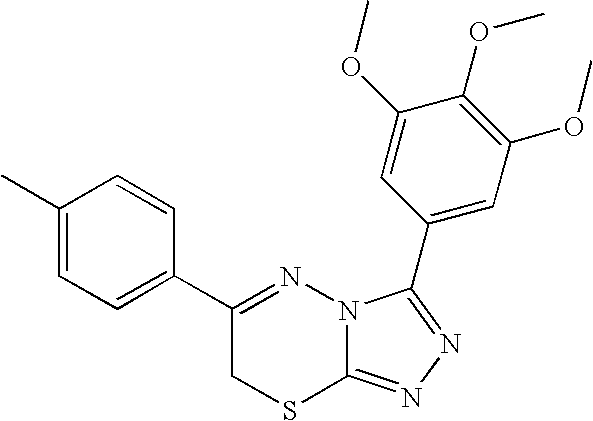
C1=C(C)C=CC(C2=NN3C(=NN=C3C3=CC(OC)=C(OC)C(OC)=C3)SC2)=C1
